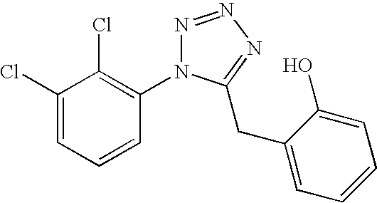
C1(Cl)=CC=CC(N2N=NN=C2CC2=CC=CC=C2O)=C1Cl
